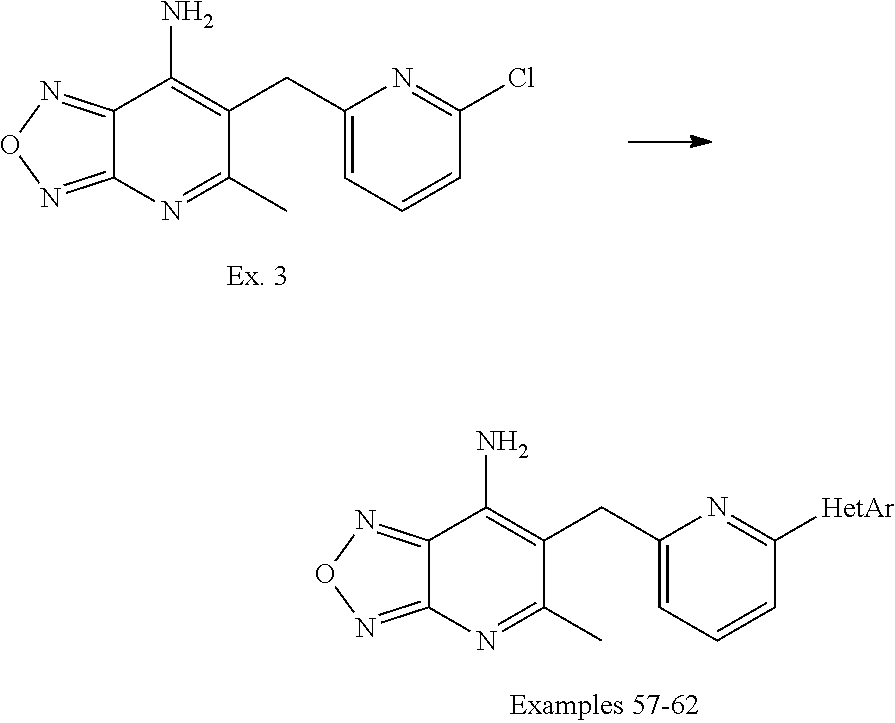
C12=NON=C1N=C(C)C(CC1=CC=CC(Cl)=N1)=C2N.C12=NON=C1N=C(C)C(CC1=CC=CC([HetAr])=N1)=C2N
